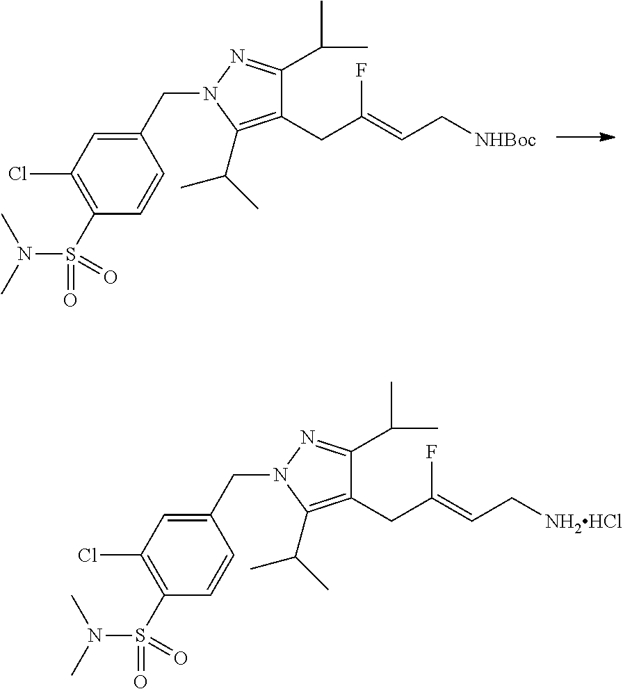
C1(CC(=CC[NHBoc])F)=C(C(C)C)N(CC2=CC(Cl)=C(S(=O)(N(C)C)=O)C=C2)N=C1C(C)C.C1(CC(=CC[NH2HCl])F)=C(C(C)C)N(CC2=CC(Cl)=C(S(=O)(N(C)C)=O)C=C2)N=C1C(C)C
